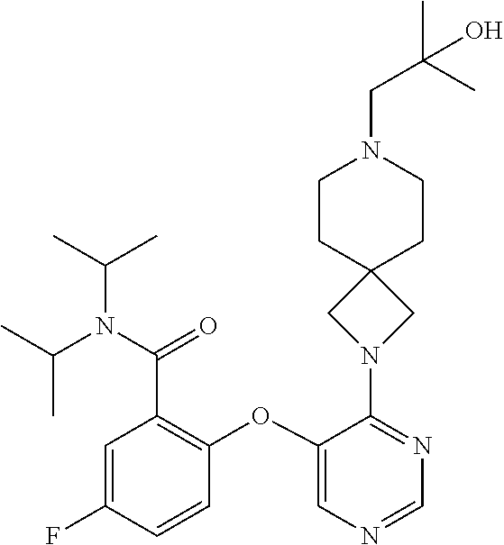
C1(OC2=C(C(N(C(C)C)C(C)C)=O)C=C(F)C=C2)=CN=CN=C1N1CC2(C1)CCN(CC(C)(C)O)CC2
